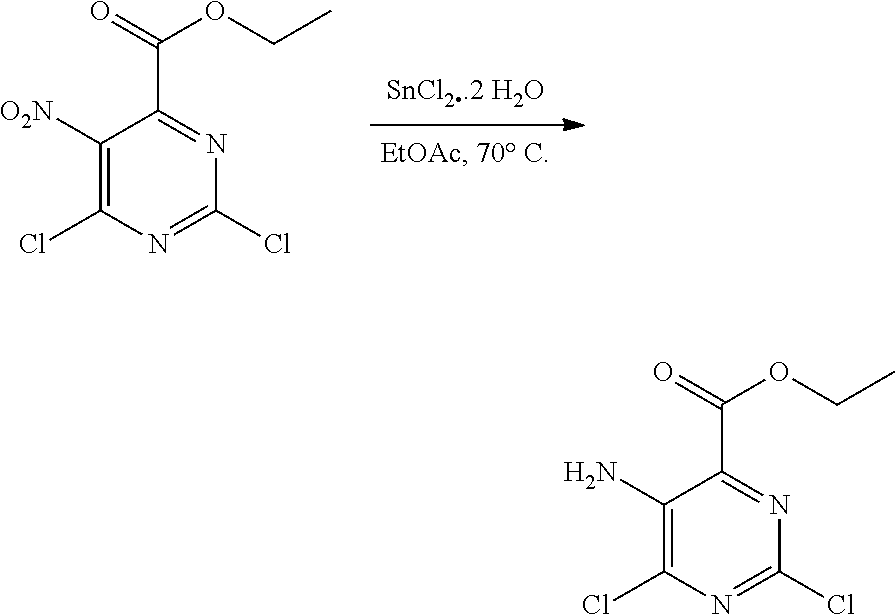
C1([O2N])=C(Cl)N=C(Cl)N=C1C(=O)OCC.C1(N)=C(Cl)N=C(Cl)N=C1C(=O)OCC
